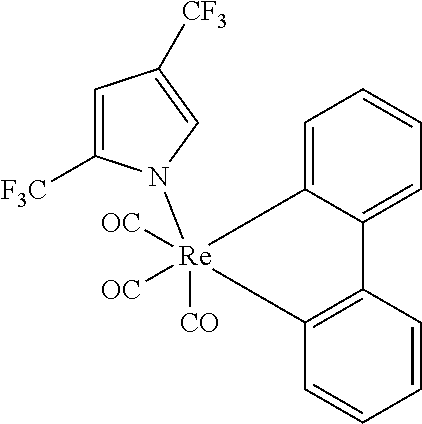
C12=CC=CC=C1[Re](N1C([F3C])=CC([CF3])=C1)([CO])([OC])([OC])C1=C2C=CC=C1
